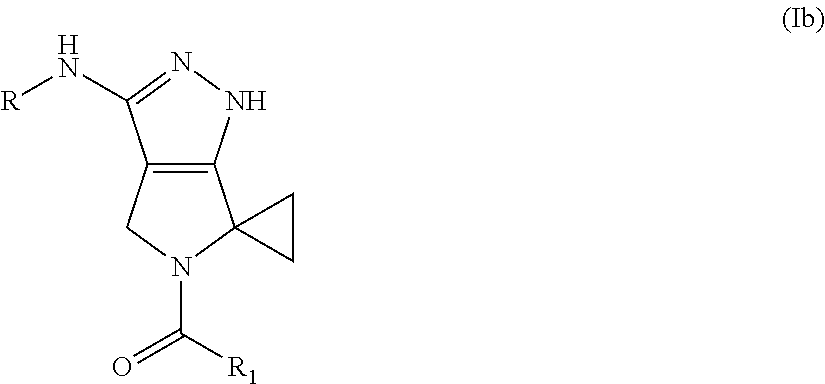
C12=C(NN=C1N[R])C1(N(C([R1])=O)C2)CC1
